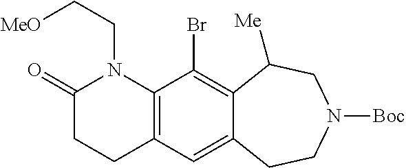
C12=C(C(Br)=C3C(=C1)CCN([Boc])CC3[Me])N(CC[MeO])C(=O)CC2
